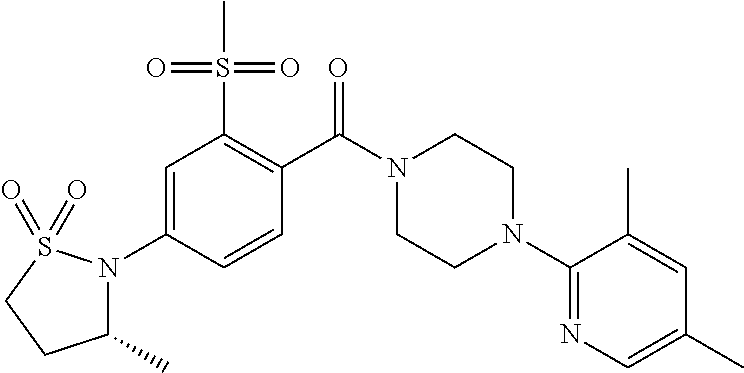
N1(C2=CC(S(C)(=O)=O)=C(C(N3CCN(C4=NC=C(C)C=C4C)CC3)=O)C=C2)S(=O)(=O)CCC1C
